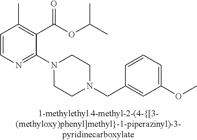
C1=CN=C(N2CCN(CC3=CC(OC)=CC=C3)CC2)C(C(OC(C)C)=O)=C1C
